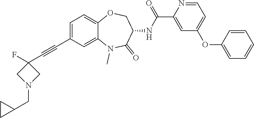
C1=C(C#CC2(F)CN(CC3CC3)C2)C=C2C(=C1)OCC(NC(=O)C1=CC(OC3=CC=CC=C3)=CC=N1)C(=O)N2C
